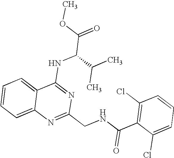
C12=CC=CC=C1N=C(CNC(C1=C(Cl)C=CC=C1Cl)=O)N=C2NC(C(=O)OC)C(C)C
